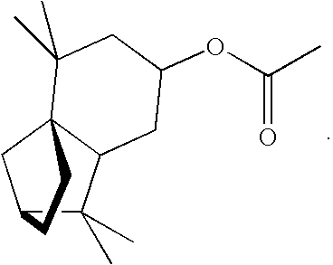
C12C(C)(C)C3C(C1)(C(C)(C)CC(OC(C)=O)C3)CC2
